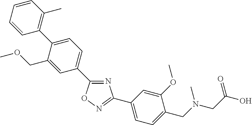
C1=CC=CC(C2=CC=C(C3=NC(C4=CC=C(CN(CC(O)=O)C)C(OC)=C4)=NO3)C=C2COC)=C1C
